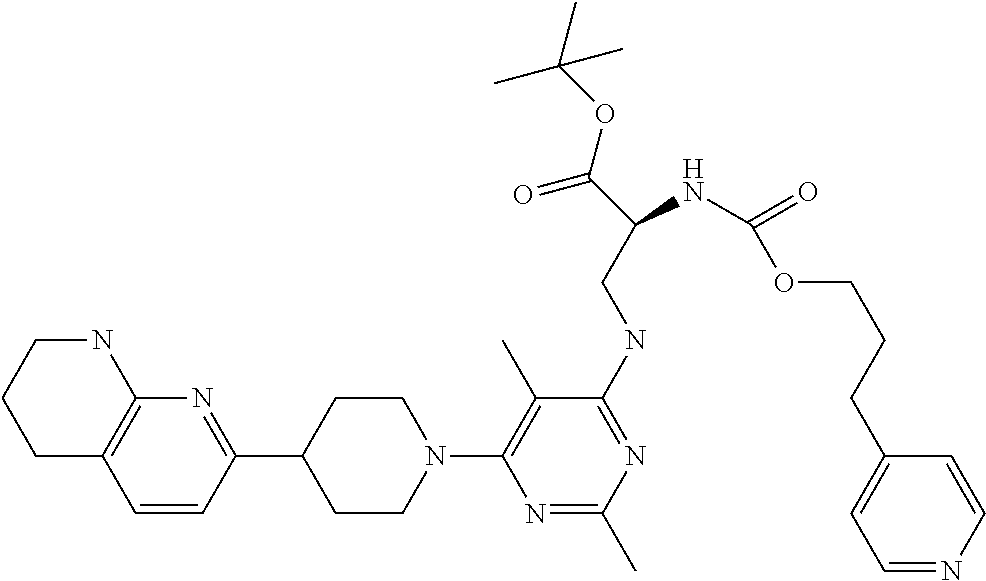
C1C2=C(NCC1)N=C(C1CCN(C3=C(C)C(NCC(C(=O)OC(C)(C)C)NC(OCCCC4=CC=NC=C4)=O)=NC(C)=N3)CC1)C=C2
